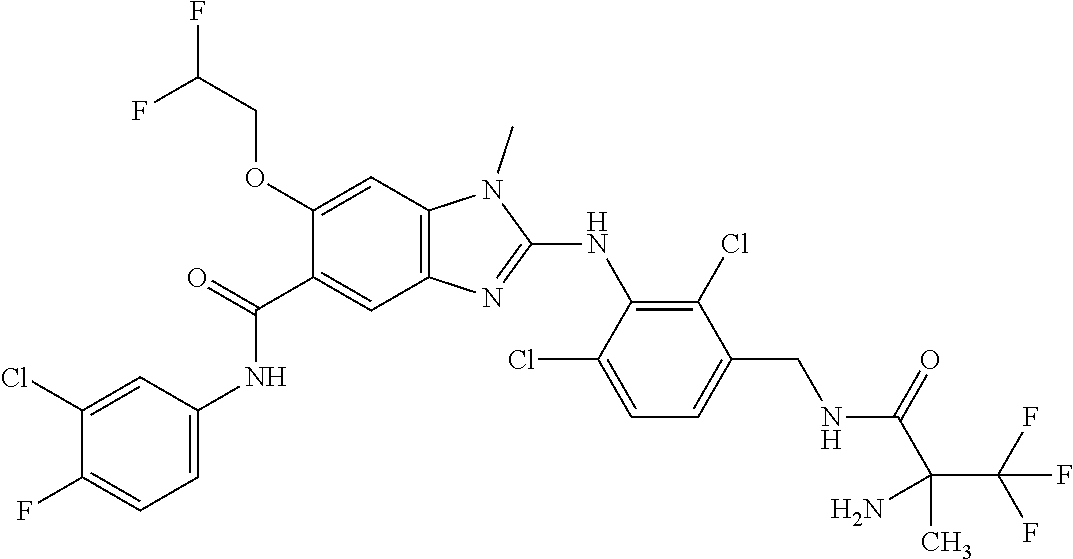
C1(Cl)=CC(NC(C2=CC3=C(C=C2OCC(F)F)N(C)C(NC2=C(Cl)C(CNC(C(C(F)(F)F)(N)C)=O)=CC=C2Cl)=N3)=O)=CC=C1F
